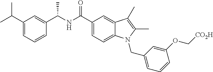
C1(C(C)C)=CC=CC(C(NC(C2=CC=C3C(=C2)C(C)=C(C)N3CC2=CC=CC(OC[CO2H])=C2)=O)C)=C1
